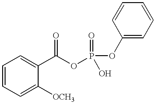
C1=CC=C([OCH3])C(C(OP(OC2=CC=CC=C2)(=O)O)=O)=C1
